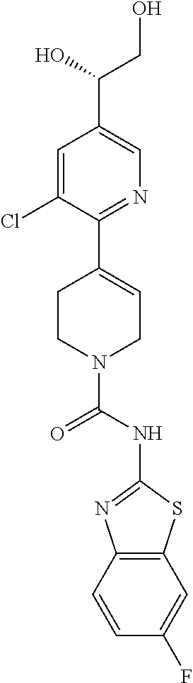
C1=C(Cl)C(C2=CCN(C(NC3=NC4=C(S3)C=C(F)C=C4)=O)CC2)=NC=C1C(CO)O
